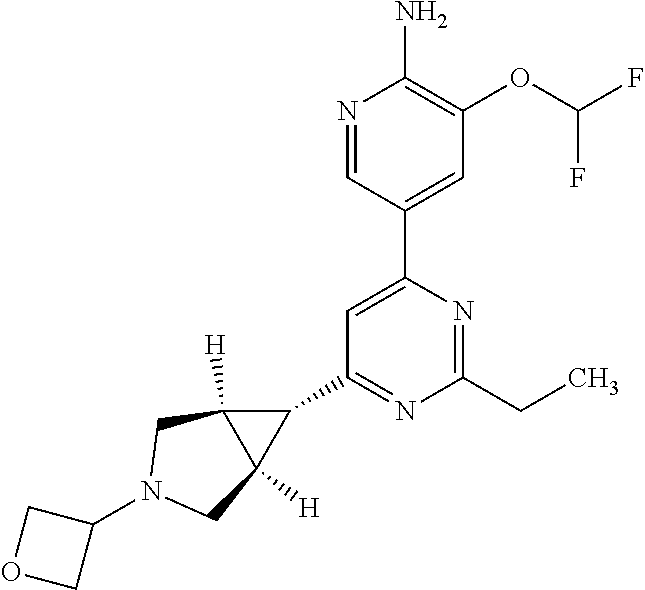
N1=CC(C2=CC(C3C4([H])C3([H])CN(C3COC3)C4)=NC(CC)=N2)=CC(OC(F)F)=C1N
